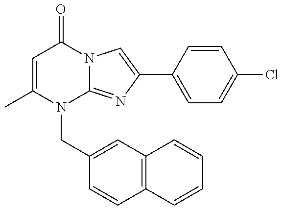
C1=C(C)N(CC2=CC3=C(C=C2)C=CC=C3)C2=NC(C3=CC=C(Cl)C=C3)=CN2C1=O
